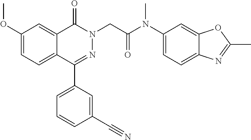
C1(C2=CC=CC(C#N)=C2)=NN(CC(N(C2=CC=C3C(=C2)OC(C)=N3)C)=O)C(=O)C2=CC(OC)=CC=C12
